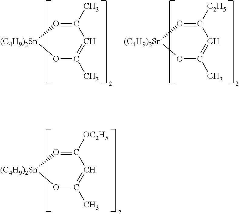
C1([OC2H5])=O[(C4H9)2Sn]OC(C)=C1.C1(C)=O[(C4H9)2Sn]OC(C)=C1.C1([C2H5])=O[(C4H9)2Sn]OC(C)=C1
